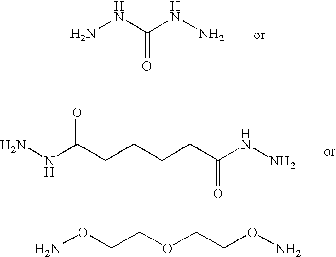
NNC(NN)=O.NNC(CCCCC(NN)=O)=O.NOCCOCCON
